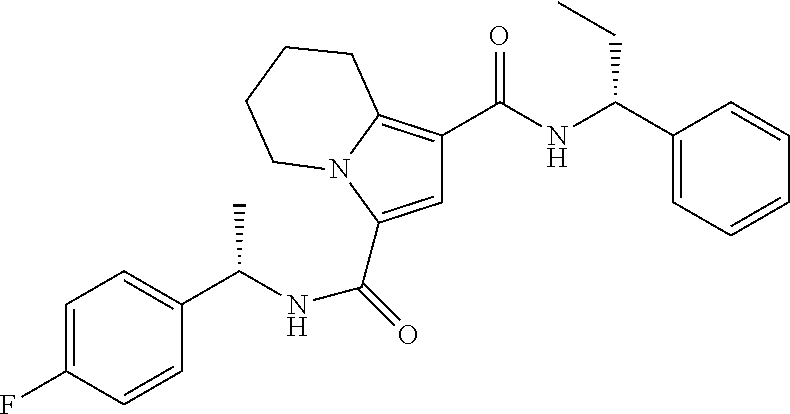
C(=O)(C1=CC(C(NC(C2=CC=CC=C2)CC)=O)=C2N1CCCC2)NC(C1=CC=C(F)C=C1)C
